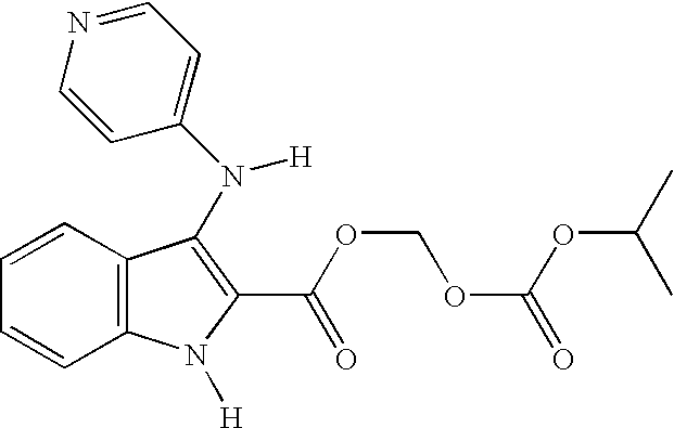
C1=CC2=C(C=C1)C(N(C1=CC=NC=C1)[H])=C(C(OCOC(OC(C)C)=O)=O)N2[H]
